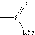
CS(=O)[R58]
